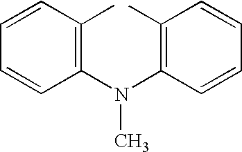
C1(C)=C(N(C2=C(C)C=CC=C2)C)C=CC=C1
